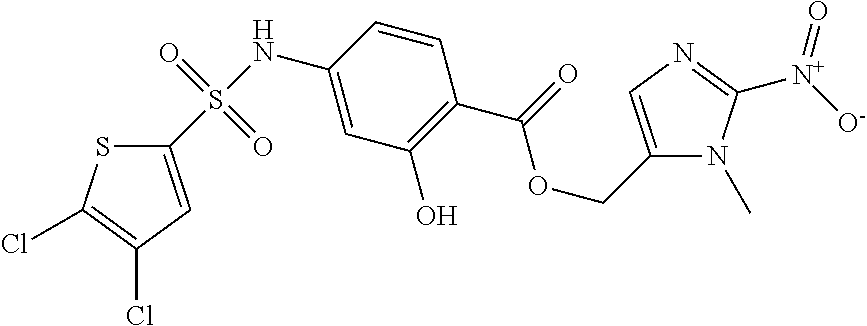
S(NC1=CC(O)=C(C(=O)OCC2=CN=C([N+](=O)[O-])N2C)C=C1)(=O)(=O)C1=CC(Cl)=C(Cl)S1
